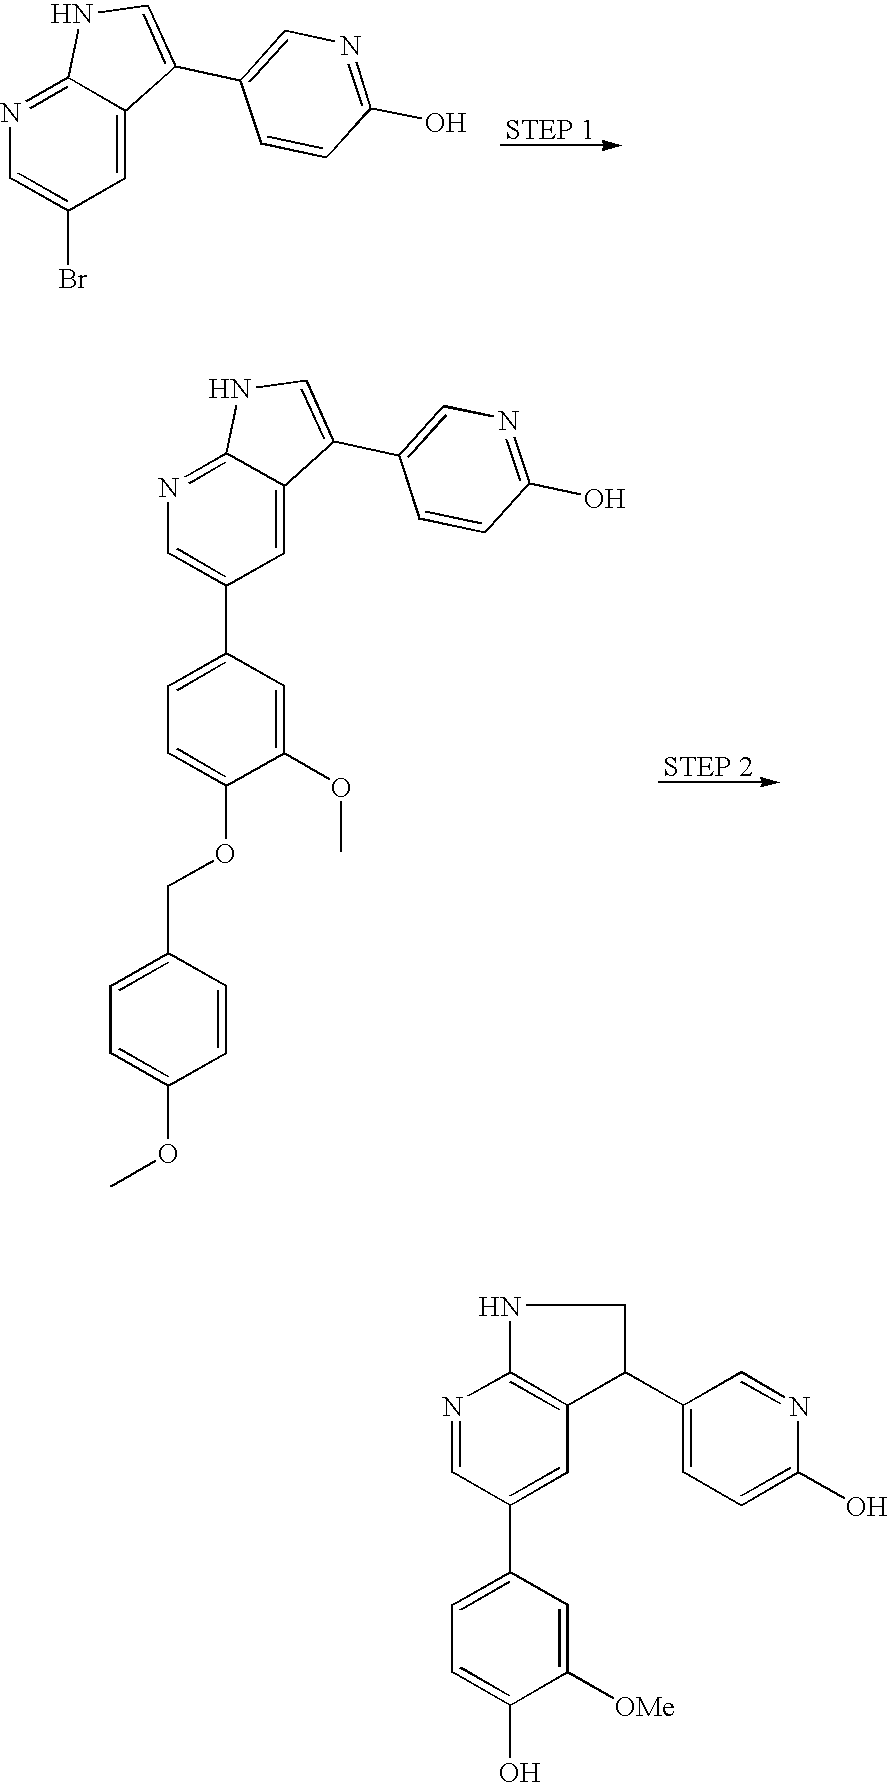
N1=C2C(=CC(Br)=C1)C(C1=CN=C(O)C=C1)=CN2.N1=C2C(=CC(C3=CC=C(OCC4=CC=C(OC)C=C4)C(OC)=C3)=C1)C(C1=CN=C(O)C=C1)=CN2.N1=CC(C2=CC=C(O)C([OMe])=C2)=CC2=C1NCC2C1=CC=C(O)N=C1
